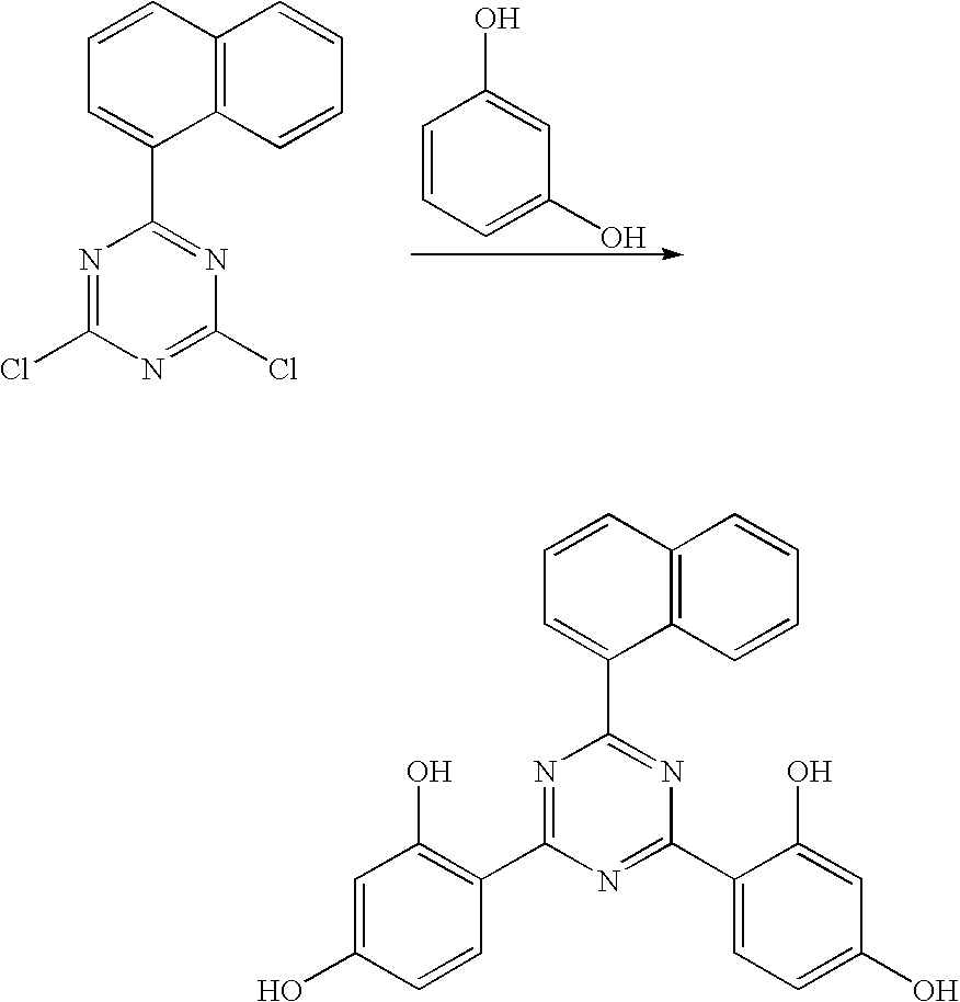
C12=C(C=CC=C1)C(C1=NC(Cl)=NC(Cl)=N1)=CC=C2.C1=CC=C(O)C=C1O.C12=C(C=CC=C1)C(C1=NC(C3=CC=C(O)C=C3O)=NC(C3=C(O)C=C(O)C=C3)=N1)=CC=C2
